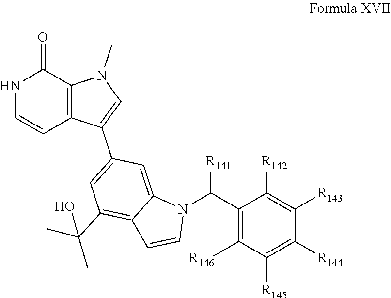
N1C=CC2=C(C1=O)N(C)C=C2C1=CC(C(C)(C)O)=C2C(=C1)N(C(C1=C([R146])C([R145])=C([R144])C([R143])=C1[R142])[R141])C=C2
